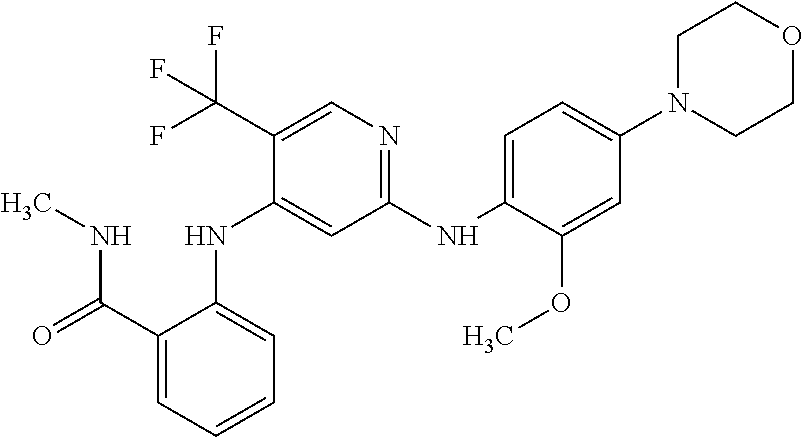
C1(C(=O)NC)=CC=CC=C1NC1=CC(NC2=CC=C(N3CCOCC3)C=C2OC)=NC=C1C(F)(F)F
